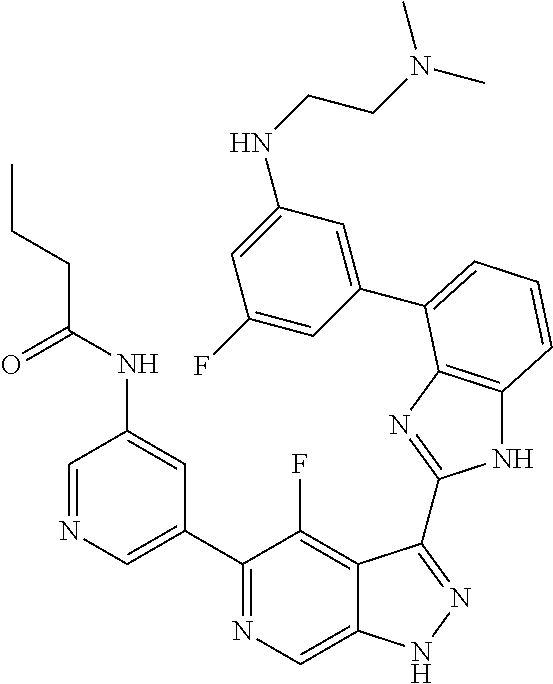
C1=NC=C(C2=NC=C3C(=C2F)C(C2=NC4=C(N2)C=CC=C4C2=CC(NCCN(C)C)=CC(F)=C2)=NN3)C=C1NC(CCC)=O
